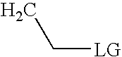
CC[LG]
